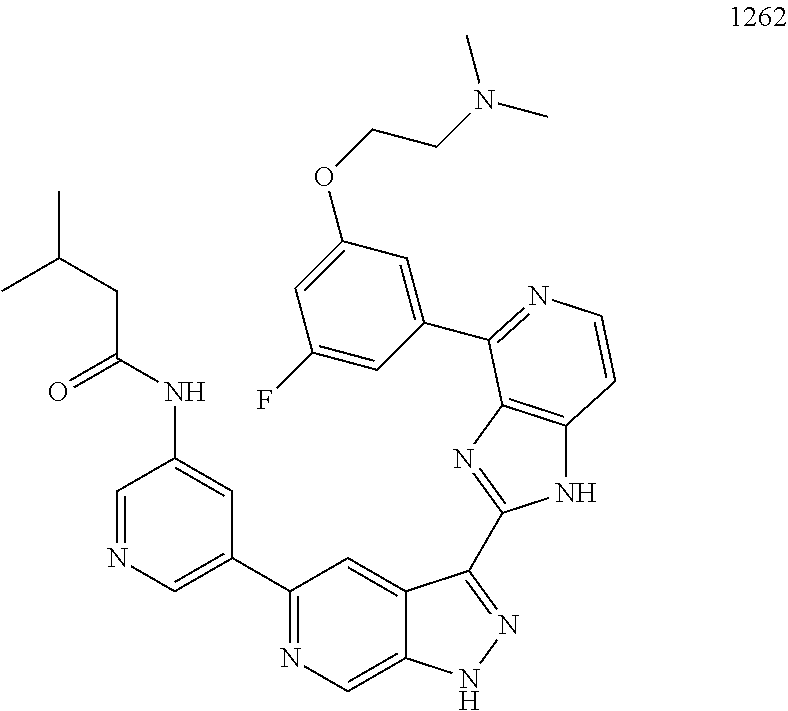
C1=NC=C(C2=NC=C3C(=C2)C(C2=NC4=C(N2)C=CN=C4C2=CC(OCCN(C)C)=CC(F)=C2)=NN3)C=C1NC(CC(C)C)=O
